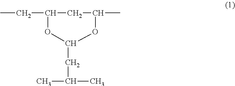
C1(CC(C)C)OC(CC)CC(C)O1
